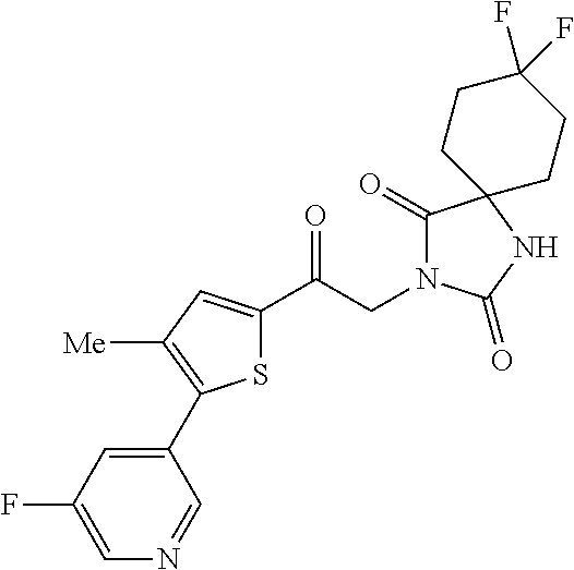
S1C(C(CN2C(=O)C3(NC2=O)CCC(F)(F)CC3)=O)=CC([Me])=C1C1=CC(F)=CN=C1
